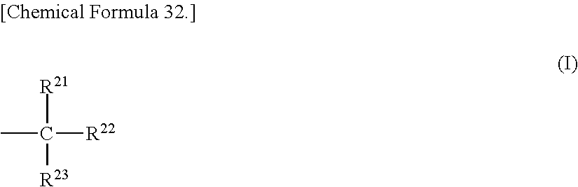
CC([R22])([R23])[R21]
